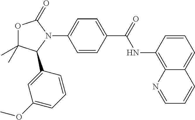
O1C(C)(C)C(C2=CC(OC)=CC=C2)N(C2=CC=C(C(=O)NC3=C4C(=CC=C3)C=CC=N4)C=C2)C1=O
